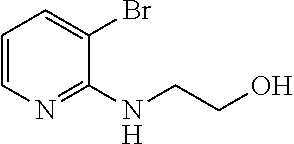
C1=CN=C(NCCO)C(Br)=C1
